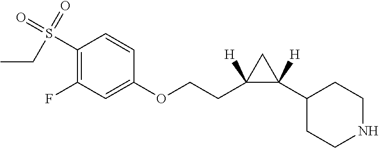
C1(S(=O)(CC)=O)=C(F)C=C(OCCC2([H])C([H])(C3CCNCC3)C2)C=C1
